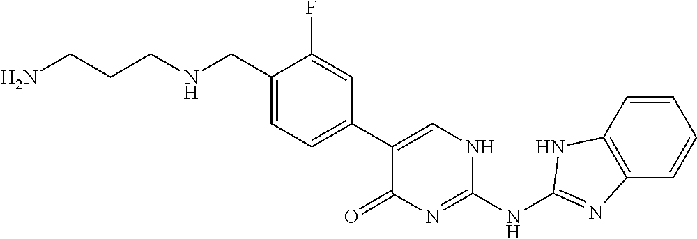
C1(C2=CC=C(CNCCCN)C(F)=C2)=CNC(NC2=NC3=C(C=CC=C3)N2)=NC1=O
